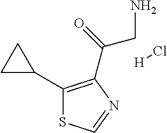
C1(C2CC2)=C(C(CN)=O)N=CS1.[H]Cl
